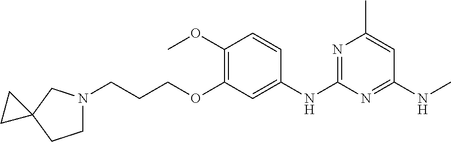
C1N(CCCOC2=C(OC)C=CC(NC3=NC(C)=CC(NC)=N3)=C2)CC2(C1)CC2
